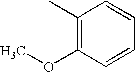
C1(C)=C(OC)C=CC=C1
